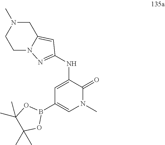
C1N2C(=CC(NC3=CC(B4OC(C)(C)C(C)(C)O4)=CN(C)C3=O)=N2)CN(C)C1
